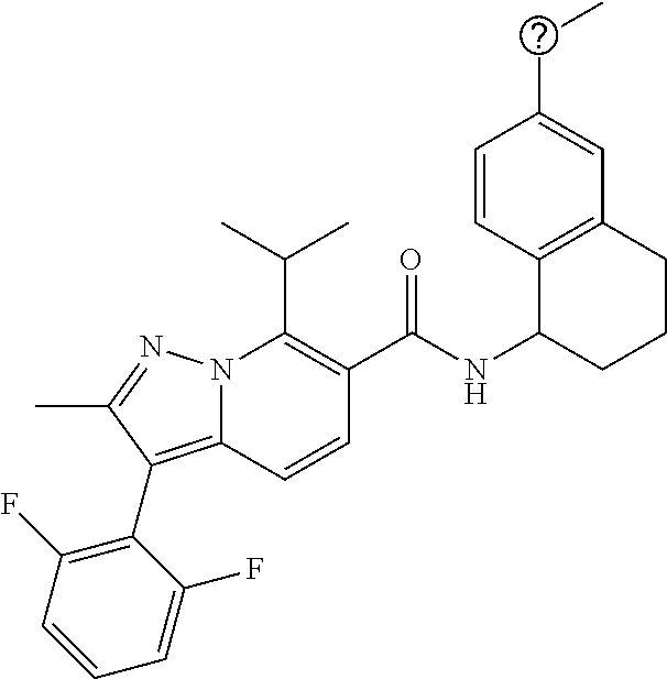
CC(C)C1=C(C(NC2CCCC3=C2C=CC(CC)=C3)=O)C=CC2=C(C3=C(F)C=CC=C3F)C(C)=NN12
